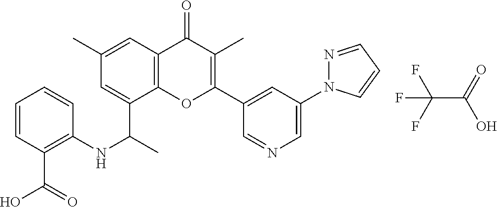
FC(F)(F)C(=O)O.C12=C(C=C(C)C=C1C(C)NC1=C(C(O)=O)C=CC=C1)C(=O)C(C)=C(C1=CC(N3N=CC=C3)=CN=C1)O2
